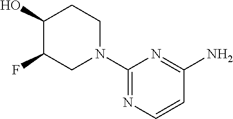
C1(O)C(F)CN(C2=NC=CC(N)=N2)CC1
